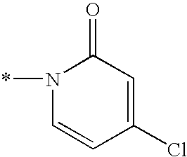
*N1C=CC(Cl)=CC1=O
